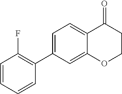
C1=CC=CC(C2=CC=C3C(=C2)OCCC3=O)=C1F
